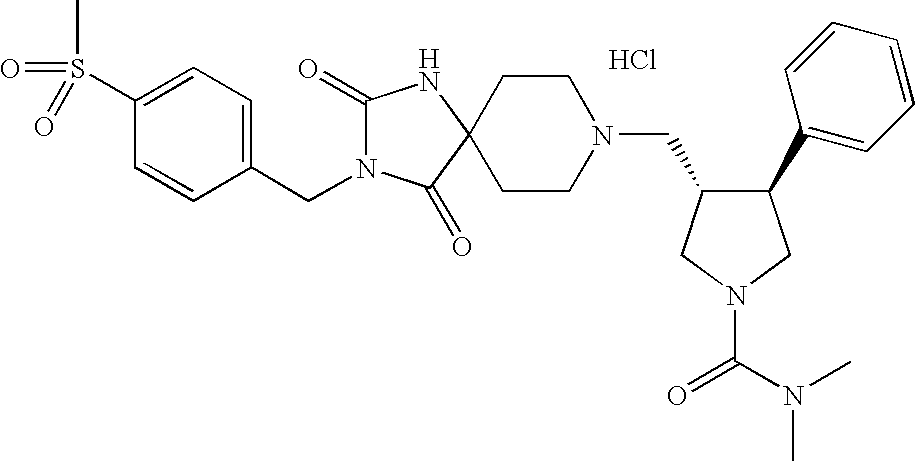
C1(S(C)(=O)=O)=CC=C(CN2C(=O)NC3(C2=O)CCN(CC2C(C4=CC=CC=C4)CN(C(=O)N(C)C)C2)CC3)C=C1.Cl
